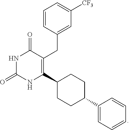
O=C1NC(=O)C(CC2=CC([CF3])=CC=C2)=C(C2CCC(C3=CC=CC=C3)CC2)N1
